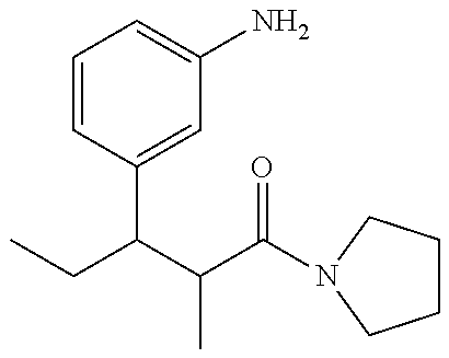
CCC(C(C(=O)N1CCCC1)C)C1=CC(N)=CC=C1
